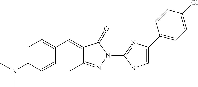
C1=C(N(C)C)C=CC(C=C2C(C)=NN(C3=NC(C4=CC=C(Cl)C=C4)=CS3)C2=O)=C1
